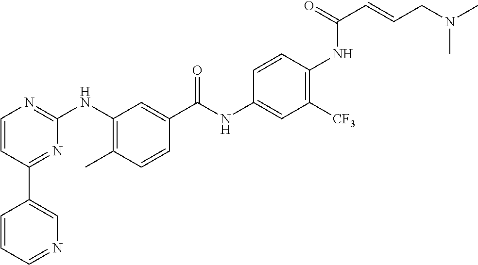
C1(C2=CN=CC=C2)=NC(NC2=C(C)C=CC(C(NC3=CC([CF3])=C(NC(C=CCN(C)C)=O)C=C3)=O)=C2)=NC=C1
